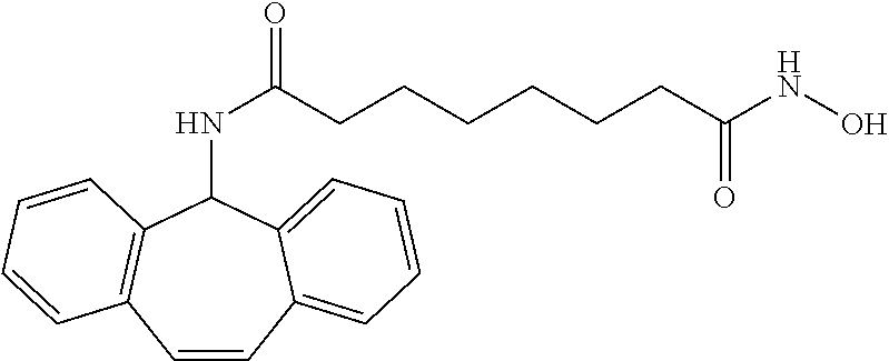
C(CCCCCC(NO)=O)C(NC1C2=C(C=CC3=CC=CC=C13)C=CC=C2)=O
